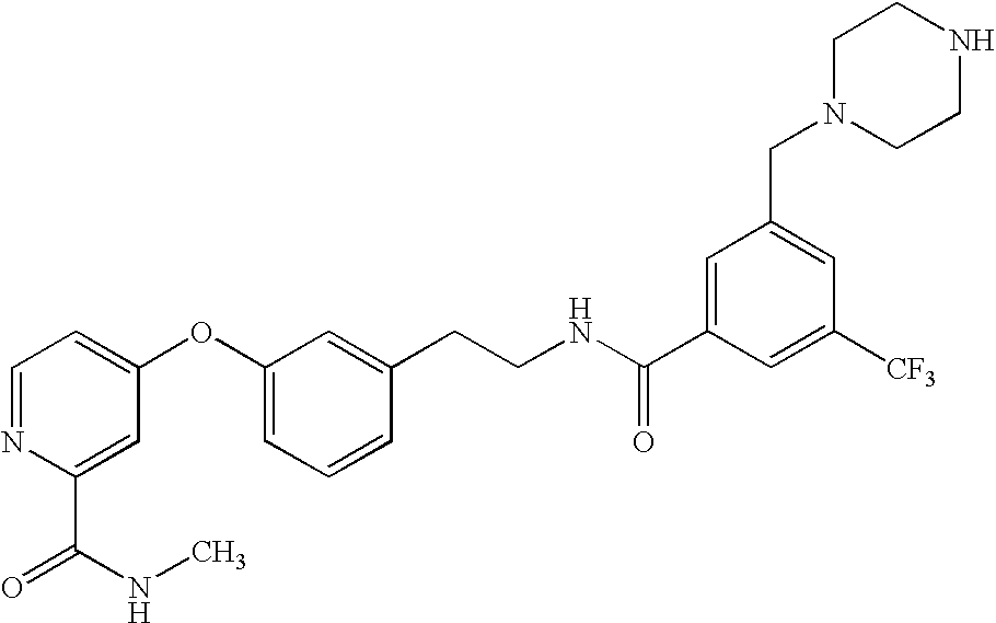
C1=NC(C(NC)=O)=CC(OC2=CC=CC(CCNC(C3=CC(CN4CCNCC4)=CC([CF3])=C3)=O)=C2)=C1
